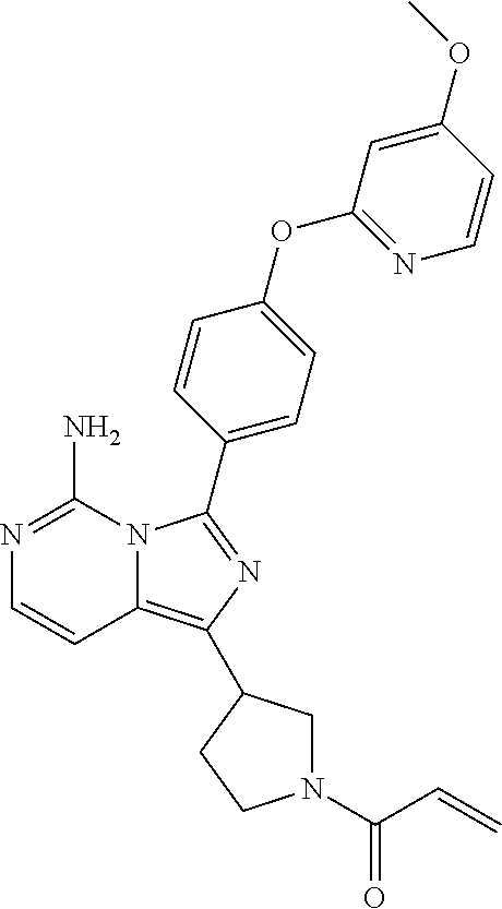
N1=C(N)N2C(=C(C3CN(C(C=C)=O)CC3)N=C2C2=CC=C(OC3=NC=CC(OC)=C3)C=C2)C=C1
